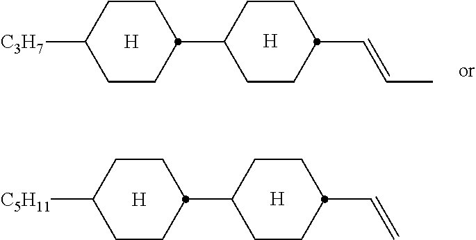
[H].[H].C1CC(C=CC)CCC1C1CCC([C3H7])CC1.[H].[H].C1CC(C=C)CCC1C1CCC([C5H11])CC1
